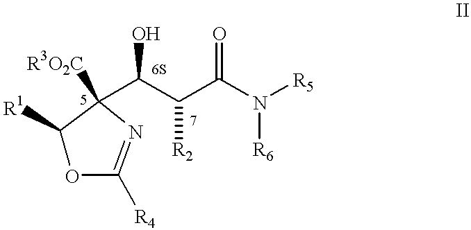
C1([R1])OC([R4])=NC1([R3O2C])C(C(C(N([R5])[R6])=O)[R2])O
